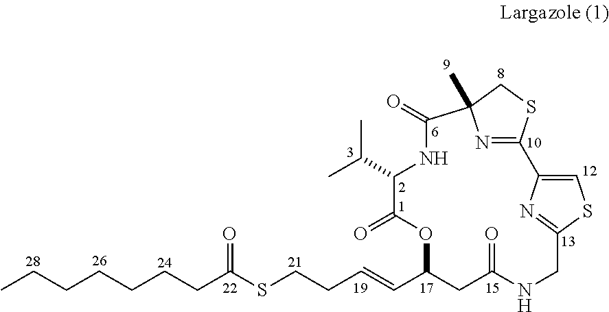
S(CCC=CC1CC(=O)NCC2=NC(=CS2)C2=NC(C)(CS2)C(=O)NC(C(C)C)C(=O)O1)C(CCCCCCC)=O
